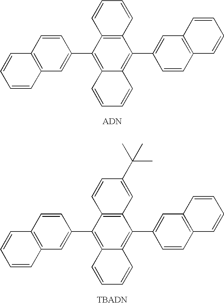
C1=CC2=C(C=C1)C=CC(C1=C3C(=C(C4=CC5=C(C=C4)C=CC=C5)C4=C1C=CC=C4)C=CC=C3)=C2.C1=CC2=C(C=C1)C=CC(C1=C3C(=C(C4=CC5=C(C=C4)C=CC=C5)C4=C1C=CC(C(C)(C)C)=C4)C=CC=C3)=C2
